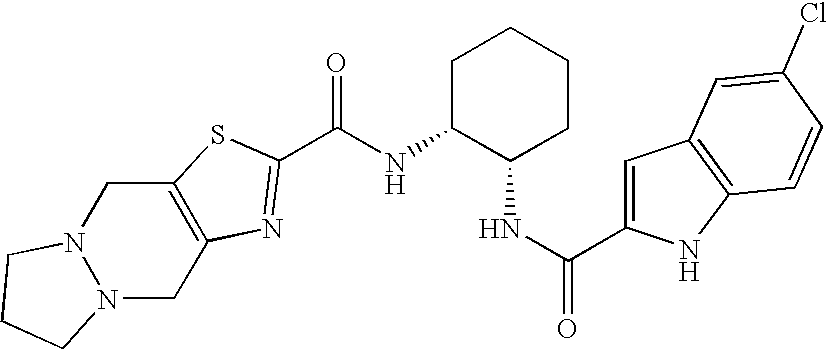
C(NC1C(NC(=O)C2=CC3=C(N2)C=CC(Cl)=C3)CCCC1)(=O)C1=NC2=C(CN3N(C2)CCC3)S1
